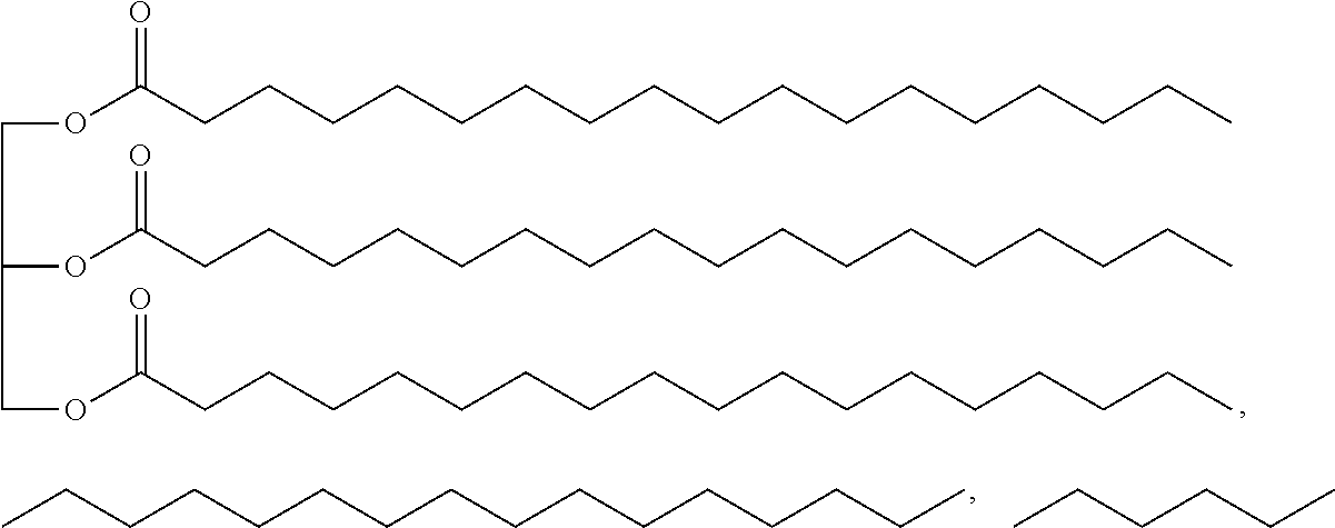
O(C(CCCCCCCCCCCCCCCCC)=O)CC(OC(CCCCCCCCCCCCCCCCC)=O)COC(CCCCCCCCCCCCCCCCC)=O.C(CCCCCCCCCCCCCC)C.C(CCCC)C
